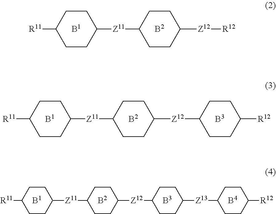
C1([R11])CCC([Z11]C2CCC([Z12]C3CCC([Z13]C4CCC([R12])CC4)CC3)CC2)CC1.[B1].[B2].[B3].[B4].C1([R11])CCC([Z11]C2CCC([Z12]C3CCC([R12])CC3)CC2)CC1.[B1].[B2].[B3].C1([R11])CCC([Z11]C2CCC([Z12][R12])CC2)CC1.[B1].[B2]
